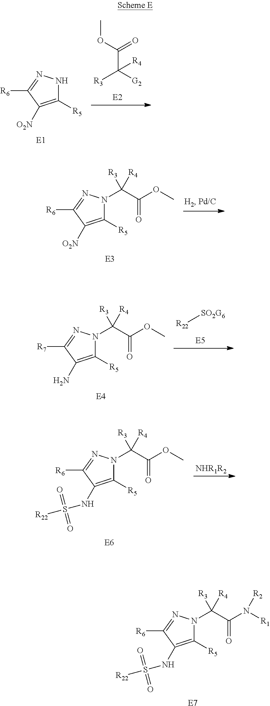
C1([R5])=C(NS([R22])(=O)=O)C([R6])=NN1C(C(=O)N([R1])[R2])([R3])[R4].[E7].C1([R5])=C([O2N])C([R6])=NN1.[E1].C(C([G2])([R3])[R4])(OC)=O.C1([R5])=C([O2N])C([R6])=NN1C(C(OC)=O)([R3])[R4].[E4].C1([R5])=C(N)C([R7])=NN1C(C(=O)OC)([R3])[R4].[R22][SO2G6].C1([R5])=C(NS([R22])(=O)=O)C([R6])=NN1C(C(=O)OC)([R3])[R4].[E6].[NHR1R2]
